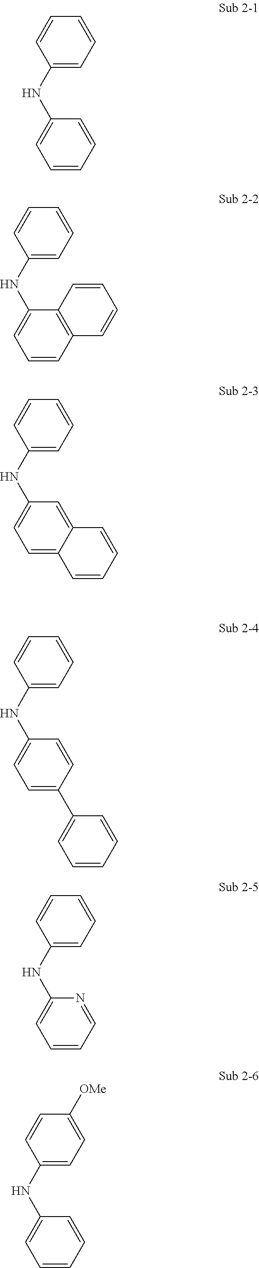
C1(NC2=CC=CC=C2)=CC=CC=C1.C1(NC2=CC=CC3=C2C=CC=C3)=CC=CC=C1.C1(NC2=CC=C3C(=C2)C=CC=C3)=CC=CC=C1.C1(NC2=CC=C(C3=CC=CC=C3)C=C2)=CC=CC=C1.C1(NC2=CC=CC=N2)=CC=CC=C1.C1(NC2=CC=CC=C2)=CC=C([OMe])C=C1
